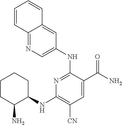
C12=CC(NC3=NC(NC4CCCCC4N)=C([CN])C=C3C(N)=O)=CN=C1C=CC=C2
